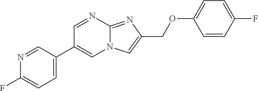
N1=CC(C2=CN3C(=NC(COC4=CC=C(F)C=C4)=C3)N=C2)=CC=C1F
